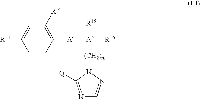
C1=CC([A4][A5]([R15])([(CH2)m]N2C([Q])=NC=N2)[R16])=C([R14])C=C1[R13]
